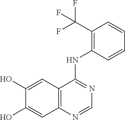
C12=C(C=C(O)C(O)=C1)C(NC1=C(C(F)(F)F)C=CC=C1)=NC=N2
